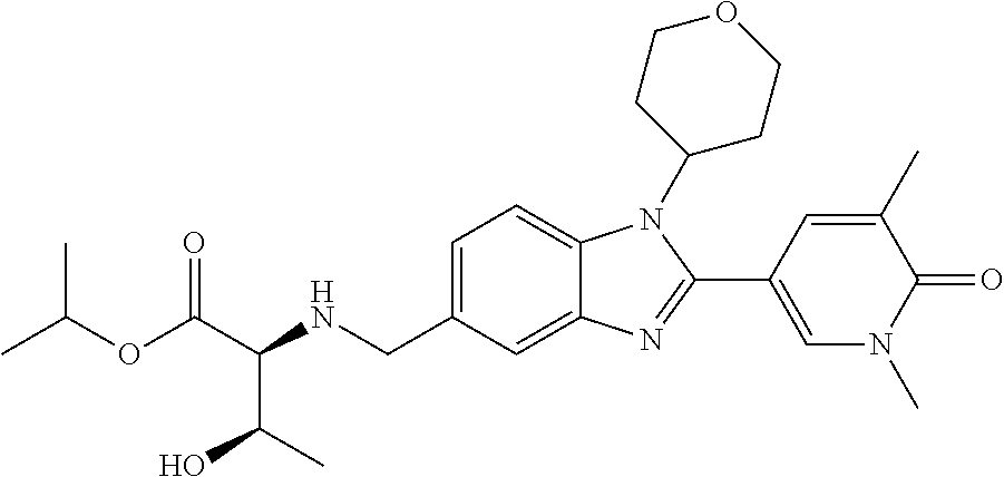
C1=C(CNC(C(OC(C)C)=O)C(C)O)C=C2C(=C1)N(C1CCOCC1)C(C1=CN(C)C(=O)C(C)=C1)=N2
